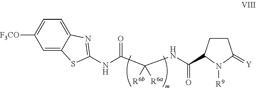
C1=C2C(=CC=C1[F3CO])N=C(NC(C(NC(=O)C1CCC(=[Y])N1[R9])([R6a])[R6b])=O)S2
